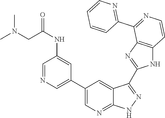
C1=NC=C(C2=CN=C3C(=C2)C(C2=NC4=C(N2)C=CN=C4C2=NC=CC=C2)=NN3)C=C1NC(=O)CN(C)C
